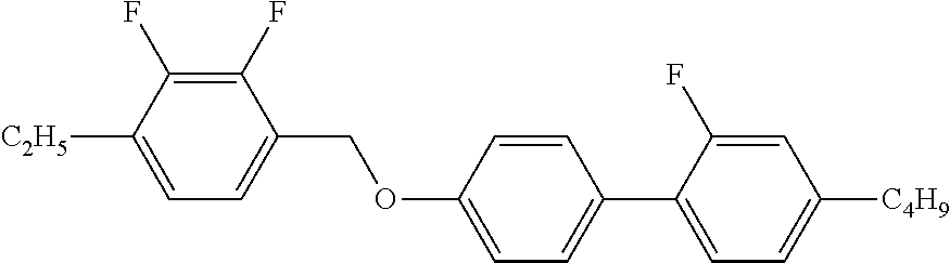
C1(F)=C(F)C([C2H5])=CC=C1COC1=CC=C(C2=CC=C([C4H9])C=C2F)C=C1
